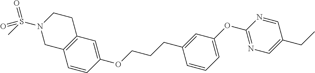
C1=CC(OCCCC2=CC(OC3=NC=C(CC)C=N3)=CC=C2)=CC2=C1CN(S(C)(=O)=O)CC2
